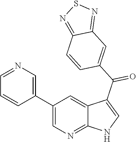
C1(C2=CN=CC=C2)=CN=C2C(=C1)C(C(C1=CC3=NSN=C3C=C1)=O)=CN2
